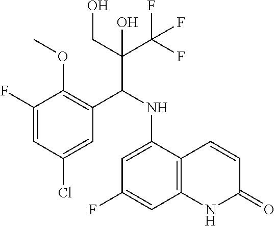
C1=C(Cl)C=C(F)C(OC)=C1C(NC1=CC(F)=CC2=C1C=CC(=O)N2)C(CO)(C(F)(F)F)O
